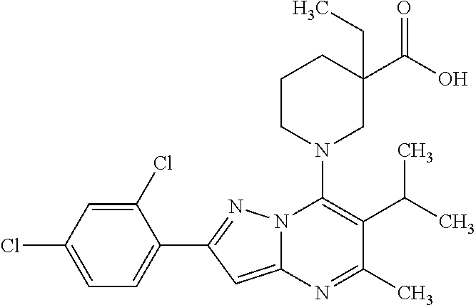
C1(Cl)=CC(Cl)=CC=C1C1=NN2C(=C1)N=C(C)C(C(C)C)=C2N1CC(C(O)=O)(CC)CCC1
